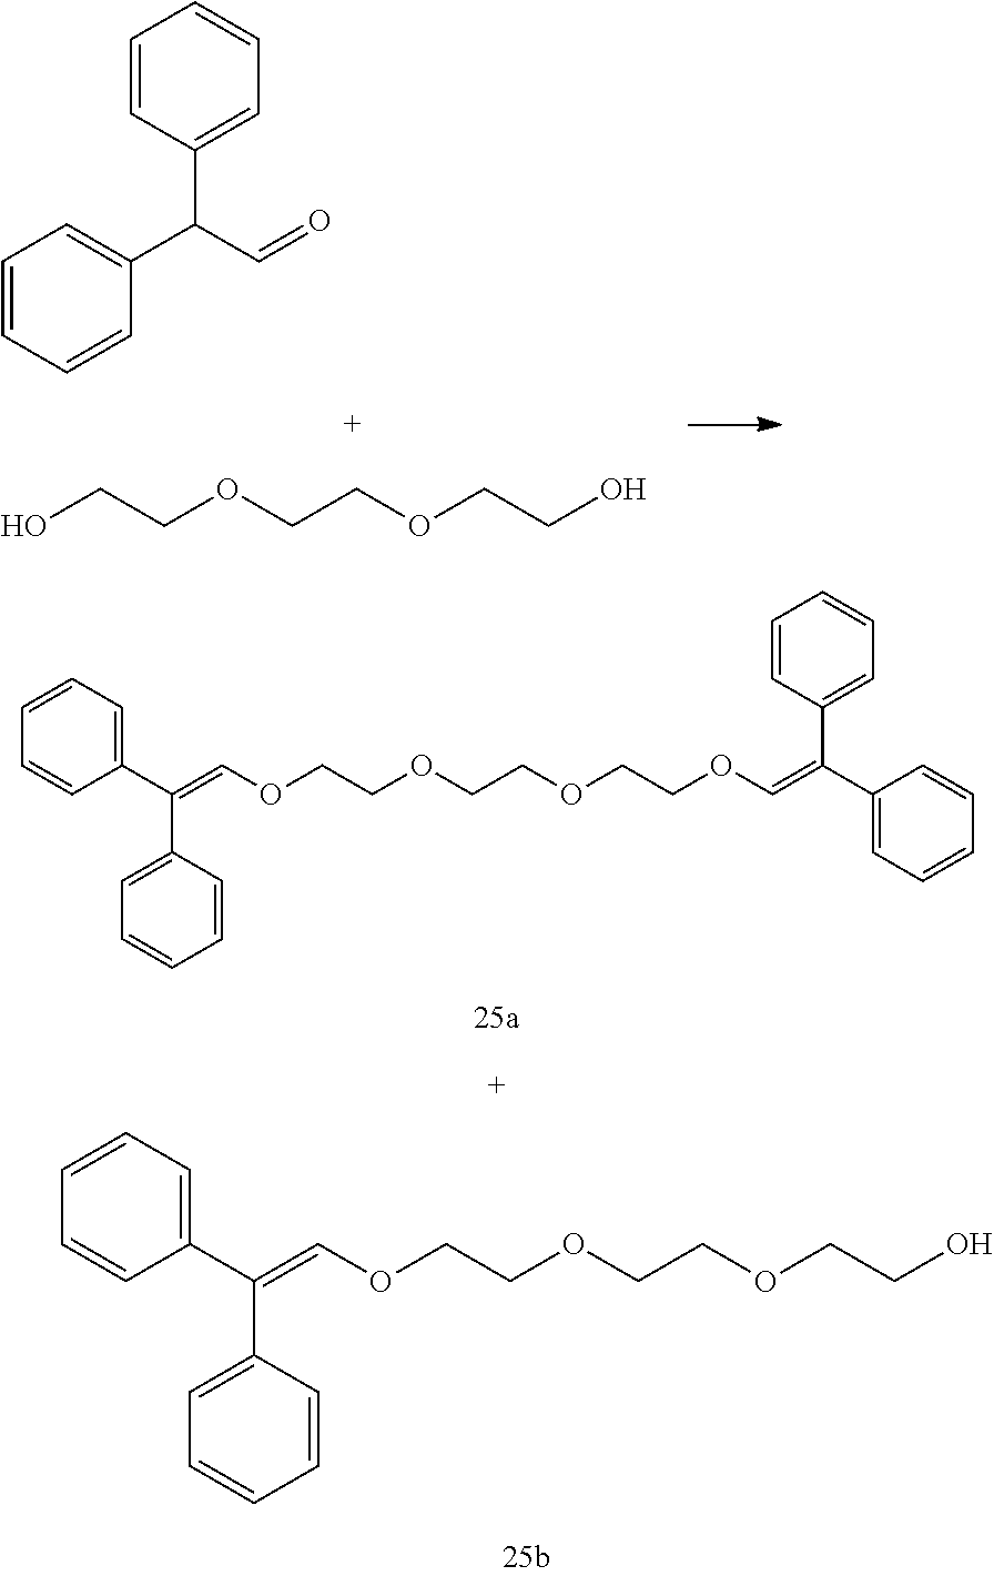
C1=CC(C(C2=CC=CC=C2)C=O)=CC=C1.OCCOCCOCCO.C1=CC=C(C(C2=CC=CC=C2)=COCCOCCOCCOC=C(C2=CC=CC=C2)C2=CC=CC=C2)C=C1.C1=CC=C(C(C2=CC=CC=C2)=COCCOCCOCCO)C=C1
